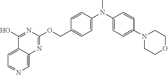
C1=C2C(=CN=C1)N=C(OCC1=CC=C(N(C3=CC=C(N4CCOCC4)C=C3)C)C=C1)N=C2O
